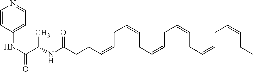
C(C=CCC=CCC=CCC=CCC=CCC)C=CCCC(NC(C(NC1=CC=NC=C1)=O)C)=O
